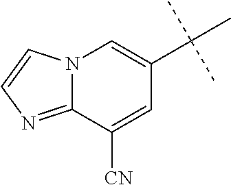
N12C(=NC=C1)C([CN])=CC(C(C)(C)C)=C2
